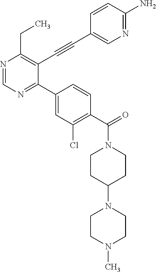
N1=CN=C(C2=CC(Cl)=C(C(=O)N3CCC(N4CCN(C)CC4)CC3)C=C2)C(C#CC2=CN=C(N)C=C2)=C1CC
